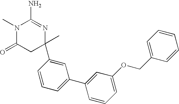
N1(C)C(=O)CC(C)(C2=CC(C3=CC(OCC4=CC=CC=C4)=CC=C3)=CC=C2)N=C1N
